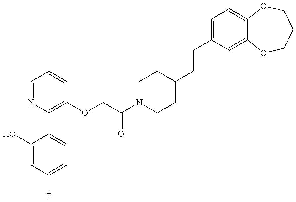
C1(O)=CC(F)=CC=C1C1=C(OCC(N2CCC(CCC3=CC=C4C(=C3)OCCCO4)CC2)=O)C=CC=N1
